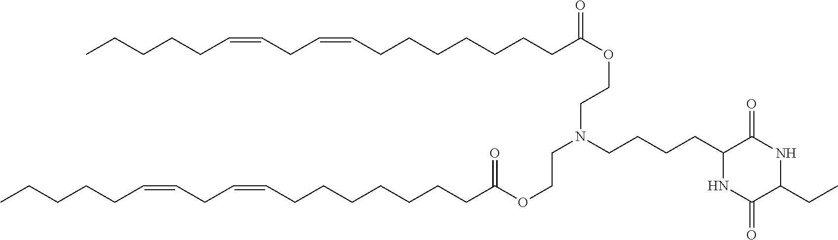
CCCCCC=CCC=CCCCCCCCC(OCCN(CCCCC1NC(=O)C(CC)NC1=O)CCOC(CCCCCCCC=CCC=CCCCCC)=O)=O
